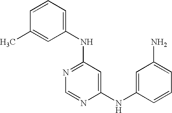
C1=CC(C)=CC(NC2=NC=NC(NC3=CC(N)=CC=C3)=C2)=C1
